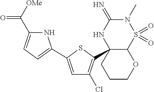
C12C(C3=C(Cl)C=C(C4=CC=C(C([OMe])=O)N4)S3)(NC(=N)N(C)S1(=O)=O)CCCO2
